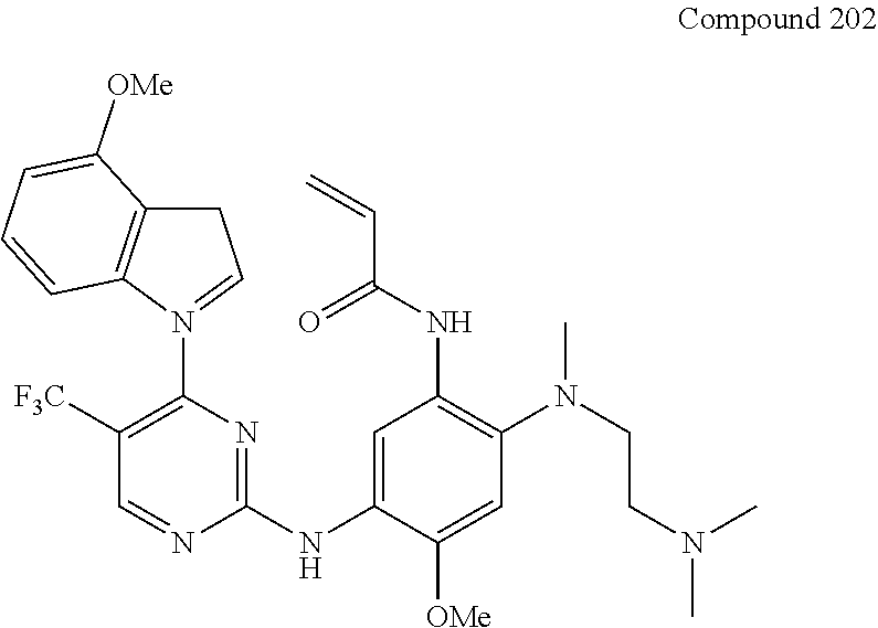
C1([F3C])=C(N2=CCC3=C2C=CC=C3[OMe])N=C(NC2=CC(NC(=O)C=C)=C(N(C)CCN(C)C)C=C2[OMe])N=C1
